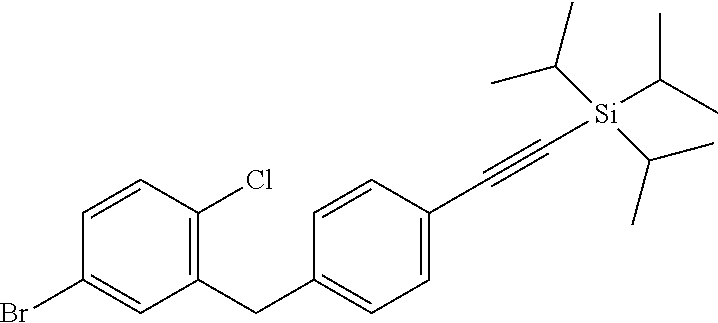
C1=CC(C#C[Si](C(C)C)(C(C)C)C(C)C)=CC=C1CC1=C(Cl)C=CC(Br)=C1
